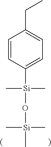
C1=CC([Si](C)(O[Si](C)(C)C)C)=CC=C1CC
